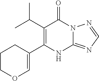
C12=NC=NN1C(=O)C(C(C)C)=C(C1=COCCC1)N2
